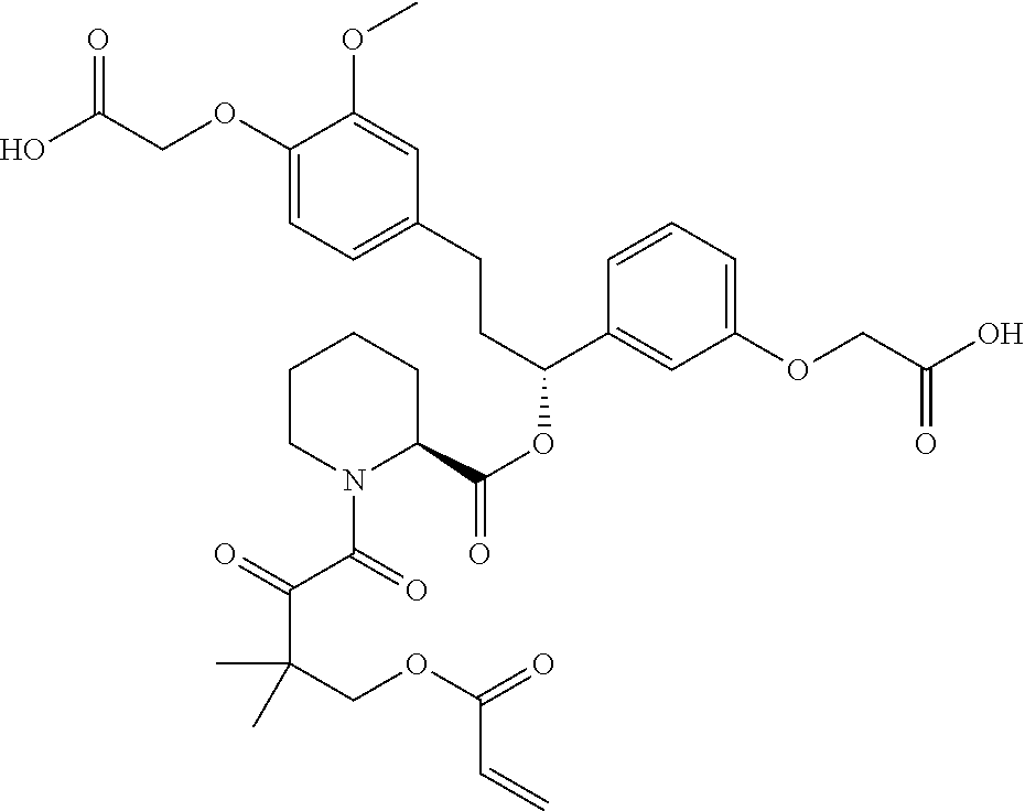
C1(OCC(O)=O)=CC=C(CCC(OC(=O)C2CCCCN2C(C(=O)C(COC(=O)C=C)(C)C)=O)C2=CC(OCC(O)=O)=CC=C2)C=C1OC
